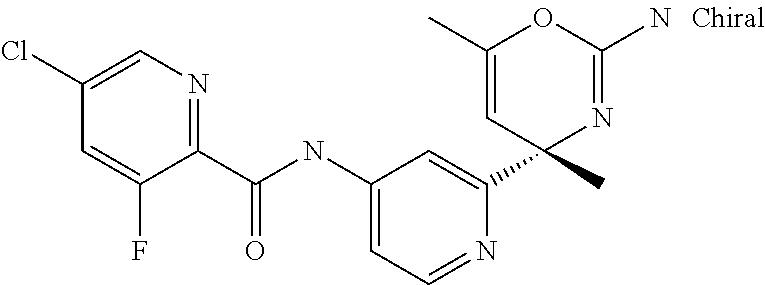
C1(C(NC2=CC=NC(C3(C)N=C(N)OC(C)=C3)=C2)=O)=NC=C(Cl)C=C1F
